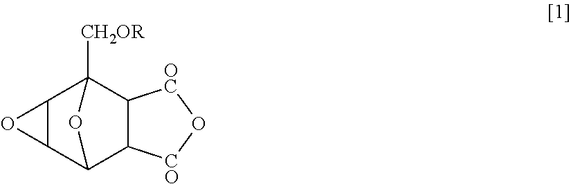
C12C(C3C4C(C1([CH2OR])O3)[OC]O[CO]4)O2
